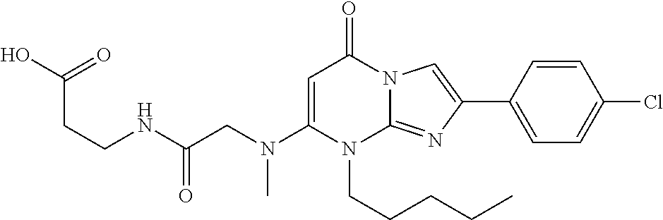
N(C1=CC(=O)N2C(=NC(C3=CC=C(Cl)C=C3)=C2)N1CCCCC)(CC(NCCC(=O)O)=O)C
